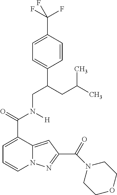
C1=C(C(=O)N(CC(C2=CC=C(C(F)(F)F)C=C2)CC(C)C)[H])C2=CC(C(=O)N3CCOCC3)=NN2C=C1
